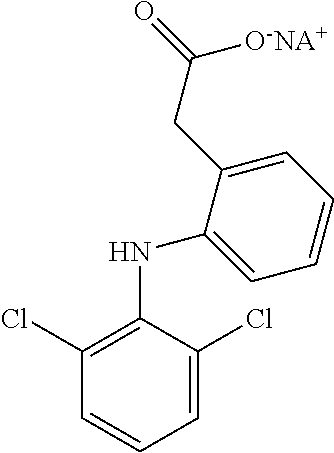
C1=C(Cl)C(NC2=CC=CC=C2CC(=O)[O-NA+])=C(Cl)C=C1
